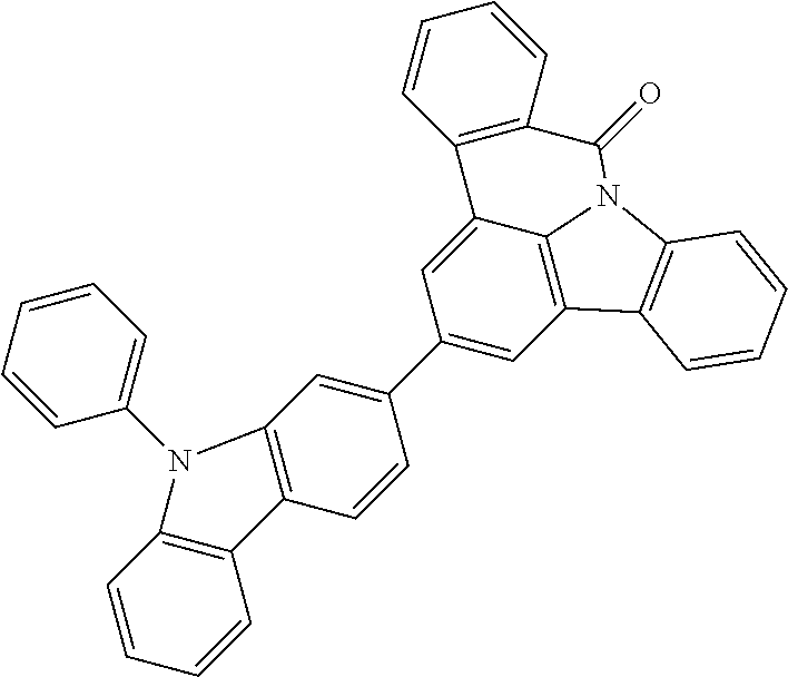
C1(C2=CC3=C(C=C2)C2=C(C=CC=C2)N3C2=CC=CC=C2)=CC2=C3C(=C1)C1=C(C=CC=C1)C(=O)N3C1=C2C=CC=C1
